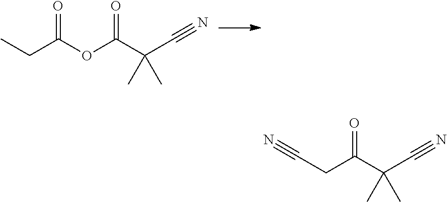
CCC(OC(C(C#N)(C)C)=O)=O.C(CC(C(C#N)(C)C)=O)#N
